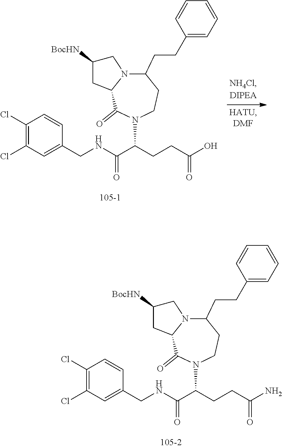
C1(Cl)=C(Cl)C=C(CNC(C(CCC(N)=O)N2CCC(CCC3=CC=CC=C3)N3C(C2=O)CC([BocHN])C3)=O)C=C1.C1(Cl)=C(Cl)C=C(CNC(C(CCC(O)=O)N2CCC(CCC3=CC=CC=C3)N3C(C2=O)CC([BocHN])C3)=O)C=C1
